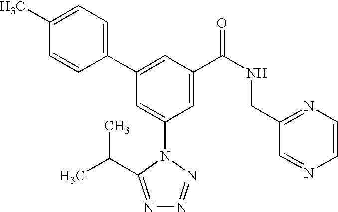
C1(C2=CC(C(NCC3=NC=CN=C3)=O)=CC(N3C(C(C)C)=NN=N3)=C2)=CC=C(C)C=C1
